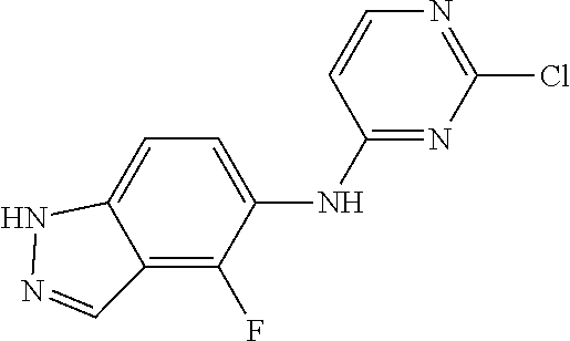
N1N=CC2=C(F)C(NC3=NC(Cl)=NC=C3)=CC=C12
